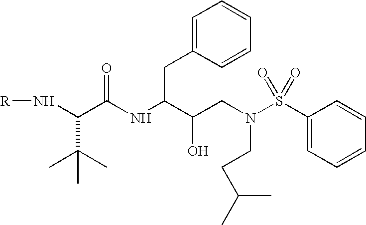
C(NC(C(CN(S(C1=CC=CC=C1)(=O)=O)CCC(C)C)O)CC1=CC=CC=C1)(C(N[R])C(C)(C)C)=O
